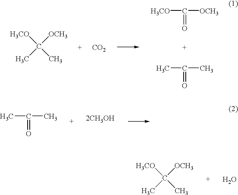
C(=O)([H3CO])[OCH3].C(=O)(C)C.[H3CO]C([OCH3])(C)C.[CO2].C(=O)(C)C.[2CH3OH].[H3CO]C([OCH3])(C)C.O
